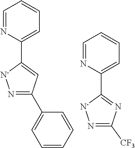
C1=NC(C2=CC(C3=CC=CC=C3)=N[N-]2)=CC=C1.C1=NC(C2=NC([CF3])=N[N-]2)=CC=C1
